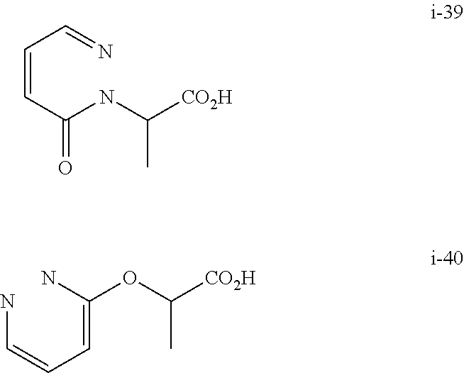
O=C(C=CC=N)NC([CO2H])C.NC=CC=C(N)OC([CO2H])C
